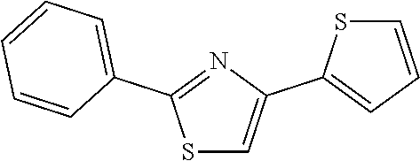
S1C=C(C2=CC=CS2)N=C1C1=CC=CC=C1
